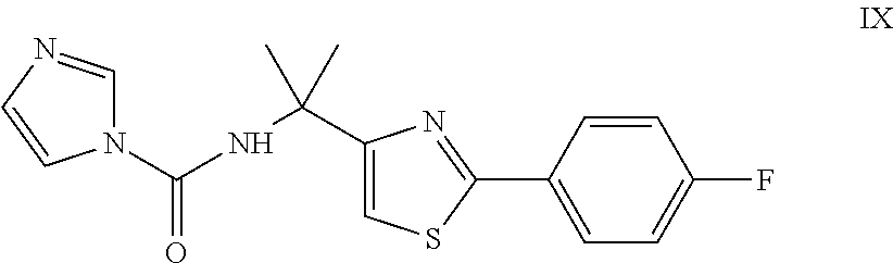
N1(C(NC(C2=CSC(C3=CC=C(F)C=C3)=N2)(C)C)=O)C=NC=C1
